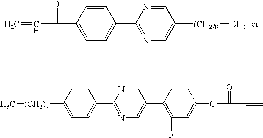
C1=CC(C(=O)C=C)=CC=C1C1=NC=C([(CH2)8]C)C=N1.C1=CC([(CH2)7]C)=CC=C1C1=NC=C(C2=C(F)C=C(OC(=O)C=C)C=C2)C=N1
